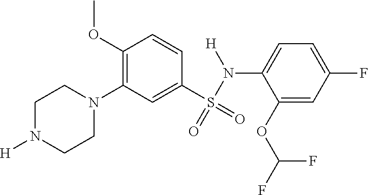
C1N([H])CCN(C2=C(OC)C=CC(S(=O)(N([H])C3=CC=C(F)C=C3OC(F)F)=O)=C2)C1
